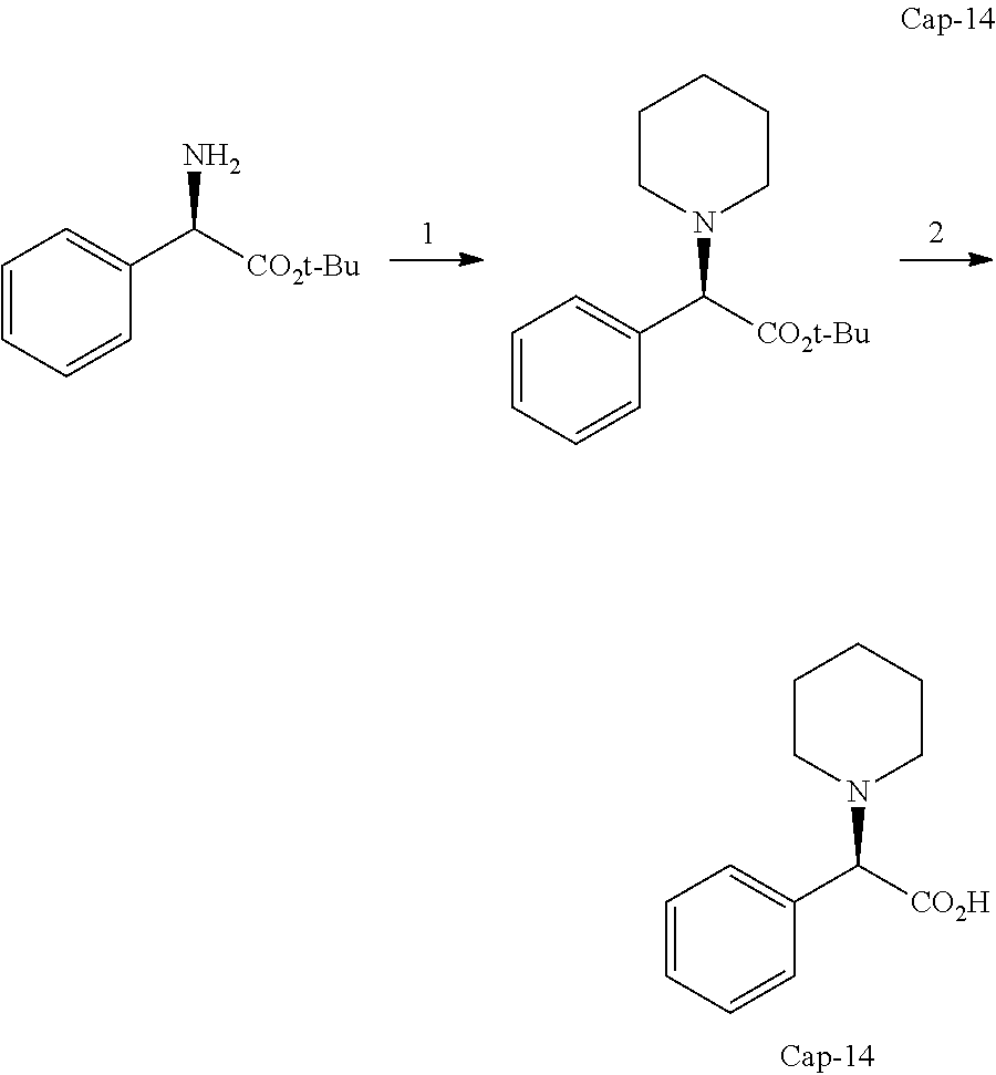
C1CN(C([CO2H])C2=CC=CC=C2)CCC1.C1=CC=CC(C([CO2t-Bu])N)=C1.C1CN(C([CO2t-Bu])C2=CC=CC=C2)CCC1
